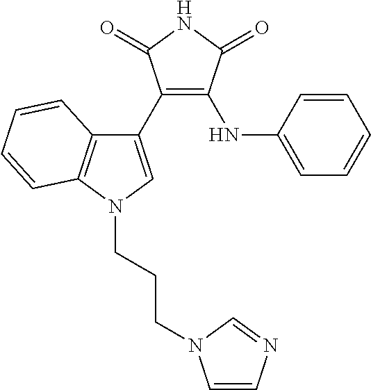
C1(C2=C(NC3=CC=CC=C3)C(=O)NC2=O)=CN(CCCN2C=CN=C2)C2=C1C=CC=C2
